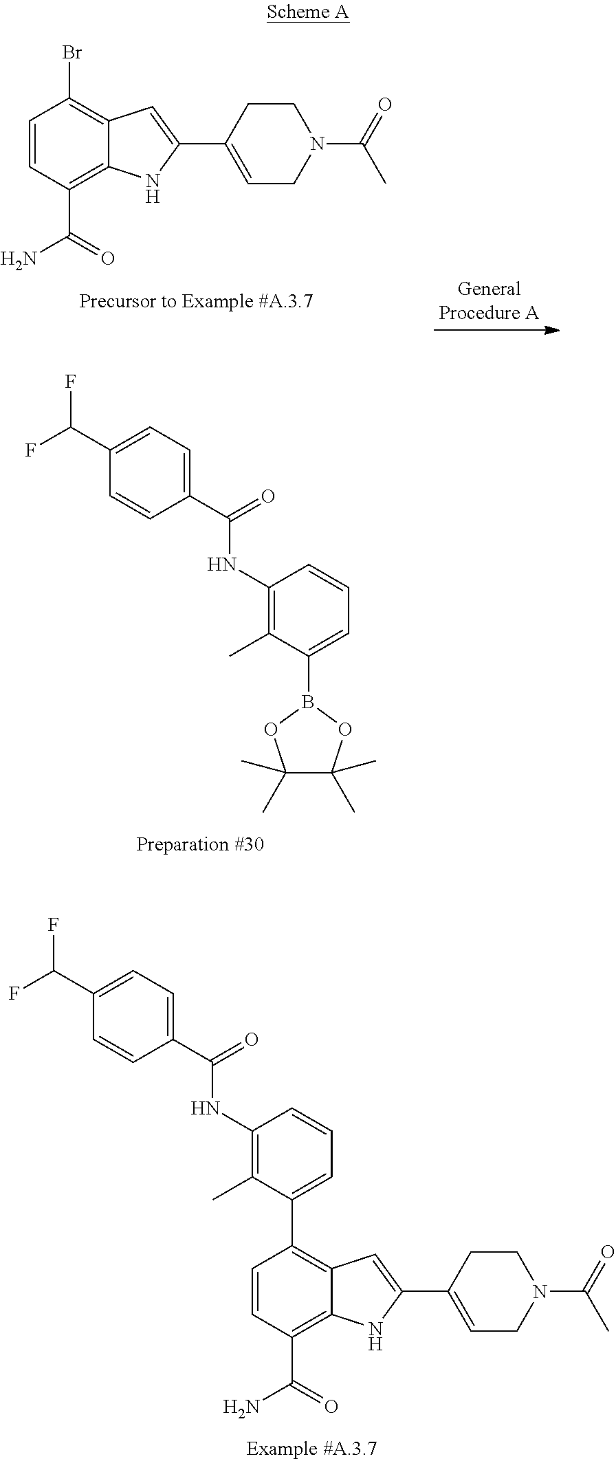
C1=CC(C(=O)N)=C2C(=C1Br)C=C(C1=CCN(C(=O)C)CC1)N2.FC(C1=CC=C(C(=O)NC2=C(C)C(B3OC(C)(C)C(C)(C)O3)=CC=C2)C=C1)F.FC(C1=CC=C(C(=O)NC2=C(C)C(C3=C4C(=C(C(=O)N)C=C3)NC(C3=CCN(C(=O)C)CC3)=C4)=CC=C2)C=C1)F
